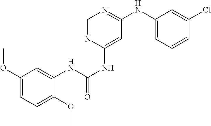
C1=CC=C(NC2=NC=NC(NC(NC3=CC(OC)=CC=C3OC)=O)=C2)C=C1Cl
